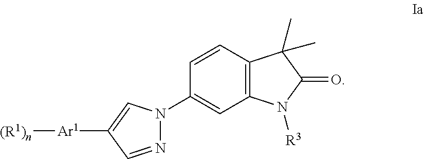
C1=CC2=C(C=C1N1N=CC([Ar1][(R1)n])=C1)N([R3])C(=O)C2(C)C
